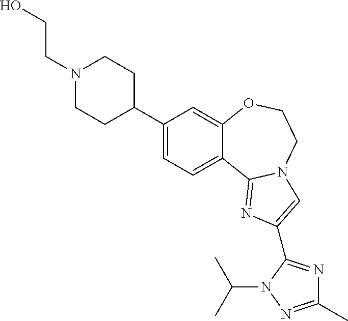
C1(C2CCN(CCO)CC2)=CC=C2C(=C1)OCCN1C2=NC(C2=NC(C)=NN2C(C)C)=C1
